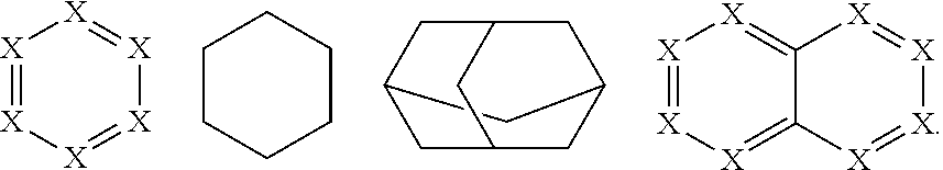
[X]1=[X][X]=[X][X]=[X]1.C1CCCCC1.[X]1=[X][X]=[X]C2=[X][X]=[X][X]=C12.C1C2CC3CC(C2)CC1C3
